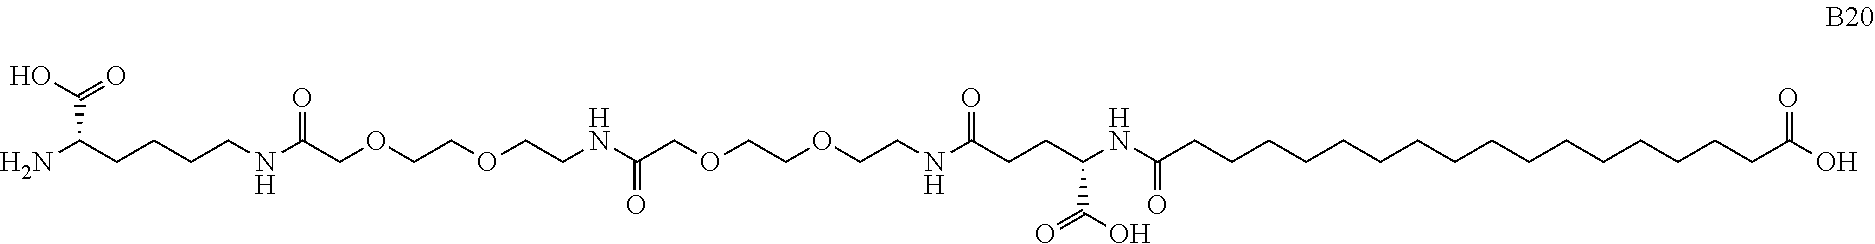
NC(CCCCNC(COCCOCCNC(COCCOCCNC(CCC(NC(=O)CCCCCCCCCCCCCCCCC(O)=O)C(=O)O)=O)=O)=O)C(O)=O
